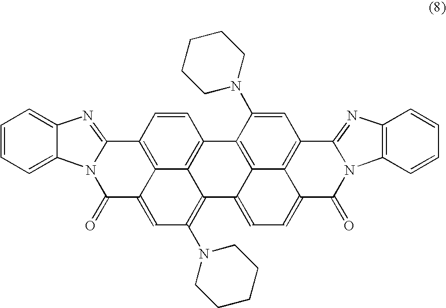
C1=CC=C2C(=C1)N=C1N2C(=O)C2=CC(N3CCCCC3)=C3C4=C(C=CC1=C24)C1=C2C3=CC=C3C2=C(C=C1N1CCCCC1)C1=NC2=C(N1C3=O)C=CC=C2
